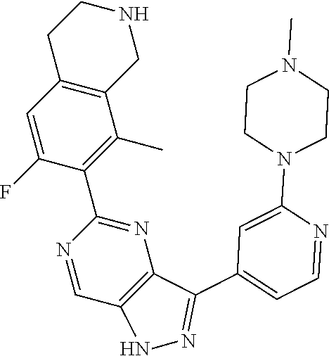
C12=C(C=C(F)C(C3=NC4=C(C=N3)NN=C4C3=CC=NC(N4CCN(C)CC4)=C3)=C1C)CCNC2
